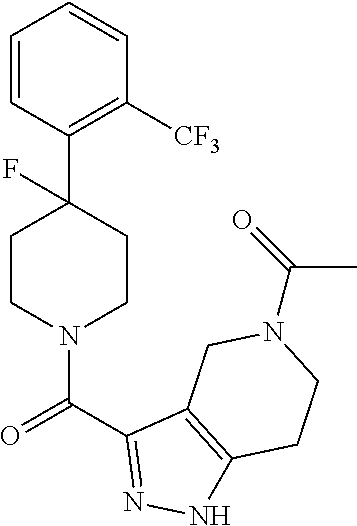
C1=CC(C2(F)CCN(C(C3=NNC4=C3CN(C(=O)C)CC4)=O)CC2)=C([CF3])C=C1
